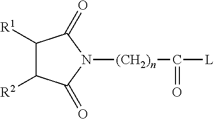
C1([R1])C([R2])C(=O)N([(CH2)n]C([L])=O)C1=O
